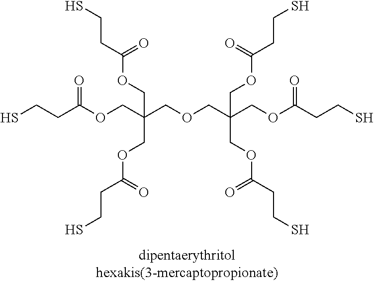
C(OCC(COC(CCS)=O)(COC(CCS)=O)COC(CCS)=O)C(COC(CCS)=O)(COC(CCS)=O)COC(CCS)=O
